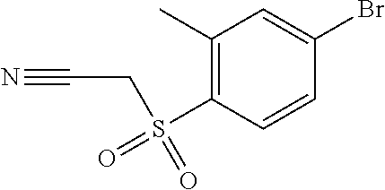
C1(C)=C(S(=O)(=O)CC#N)C=CC(Br)=C1
